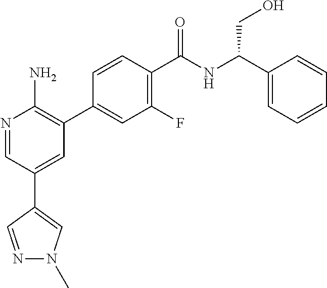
N1=CC(C2=CN(C)N=C2)=CC(C2=CC(F)=C(C([NH]C(C3=CC=CC=C3)CO)=O)C=C2)=C1N
